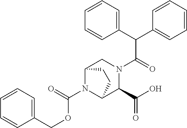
C(N1C2C(C(O)=O)N(C(=O)C(C3=CC=CC=C3)C3=CC=CC=C3)CC1CC2)(=O)OCC1=CC=CC=C1
